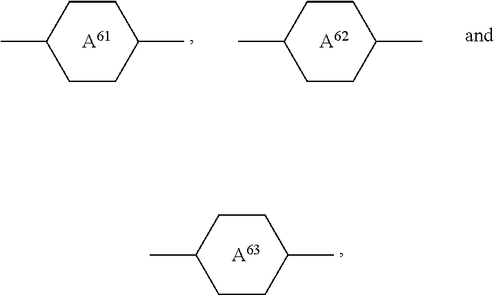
CC1CCC(C)CC1.[A63].CC1CCC(C)CC1.[A61].CC1CCC(C)CC1.[A62]
